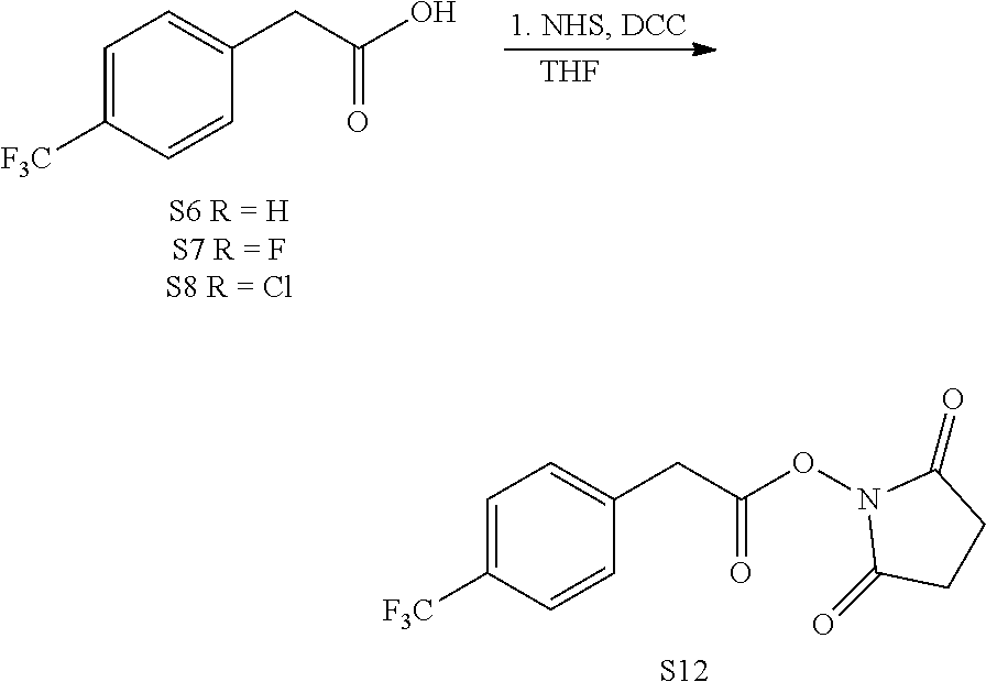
[F3C]C1=CC=C(CC(ON2C(=O)CCC2=O)=O)C=C1.[S12].[THF].C1(CC(O)=O)=CC=C([F3C])C=C1
